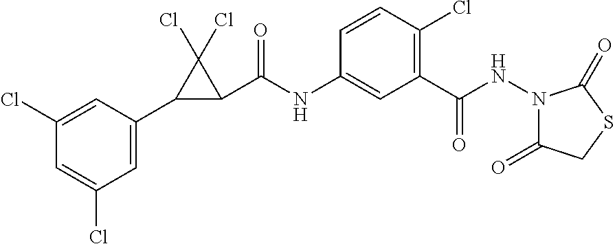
C1(Cl)=CC(C2C(C(NC3=CC(C(=O)NN4C(=O)CSC4=O)=C(Cl)C=C3)=O)C2(Cl)Cl)=CC(Cl)=C1
